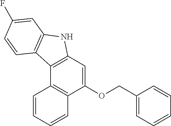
C1(OCC2=CC=CC=C2)=CC2=C(C3=C1C=CC=C3)C1=C(N2)C=C(F)C=C1
